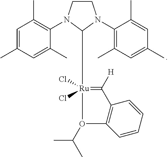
C([Ru]1(Cl)(Cl)=C([H])C2=C(C=CC=C2)O1C(C)C)CC1N(C2=C(C)C=C(C)C=C2C)CCN1C1=C(C)C=C(C)C=C1C
